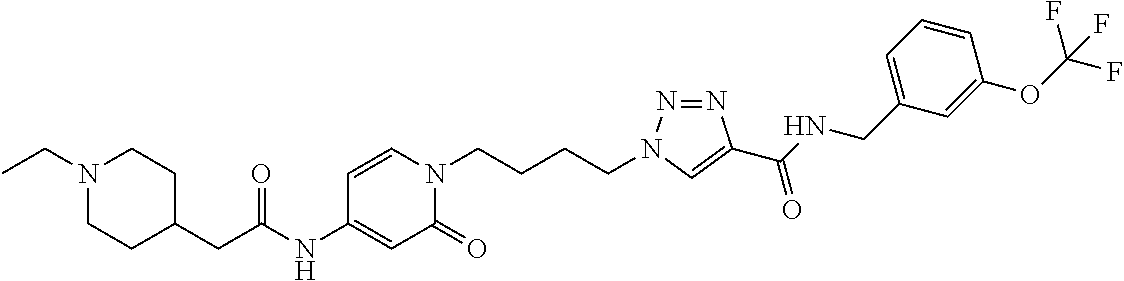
C1CC(CC(NC2=CC(=O)N(CCCCN3N=NC(C(NCC4=CC=CC(OC(F)(F)F)=C4)=O)=C3)C=C2)=O)CCN1CC
